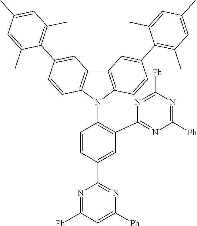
C1=C(C2=NC([Ph])=CC([Ph])=N2)C=CC(N2C3=C(C4=C2C=CC(C2=C(C)C=C(C)C=C2C)=C4)C=C(C2=C(C)C=C(C)C=C2C)C=C3)=C1C1=NC([Ph])=NC([Ph])=N1
